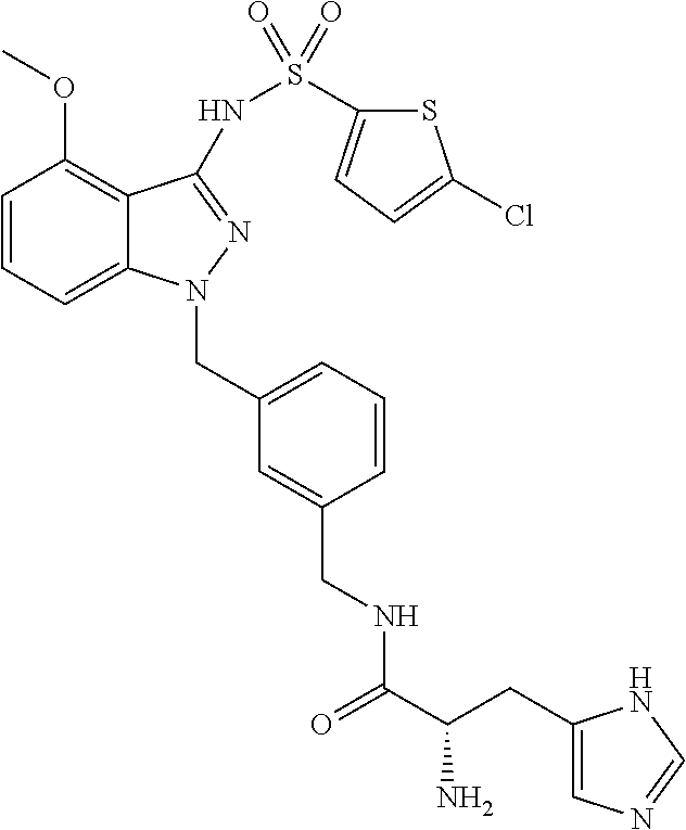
C1=CC=C2C(=C1OC)C(NS(C1=CC=C(Cl)S1)(=O)=O)=NN2CC1=CC=CC(CNC(=O)C(N)CC2=CN=CN2)=C1
